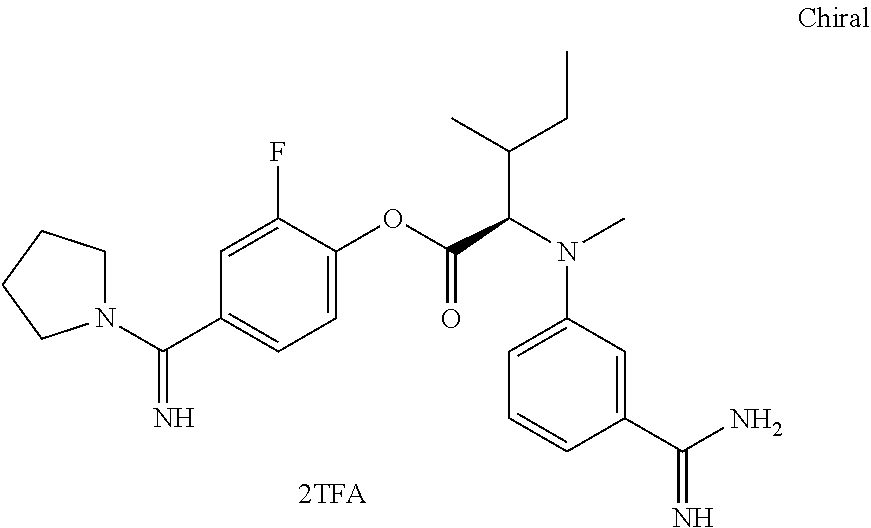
N1(C(C2=CC=C(OC(C(N(C)C3=CC=CC(C(N)=N)=C3)C(CC)C)=O)C(F)=C2)=N)CCCC1
